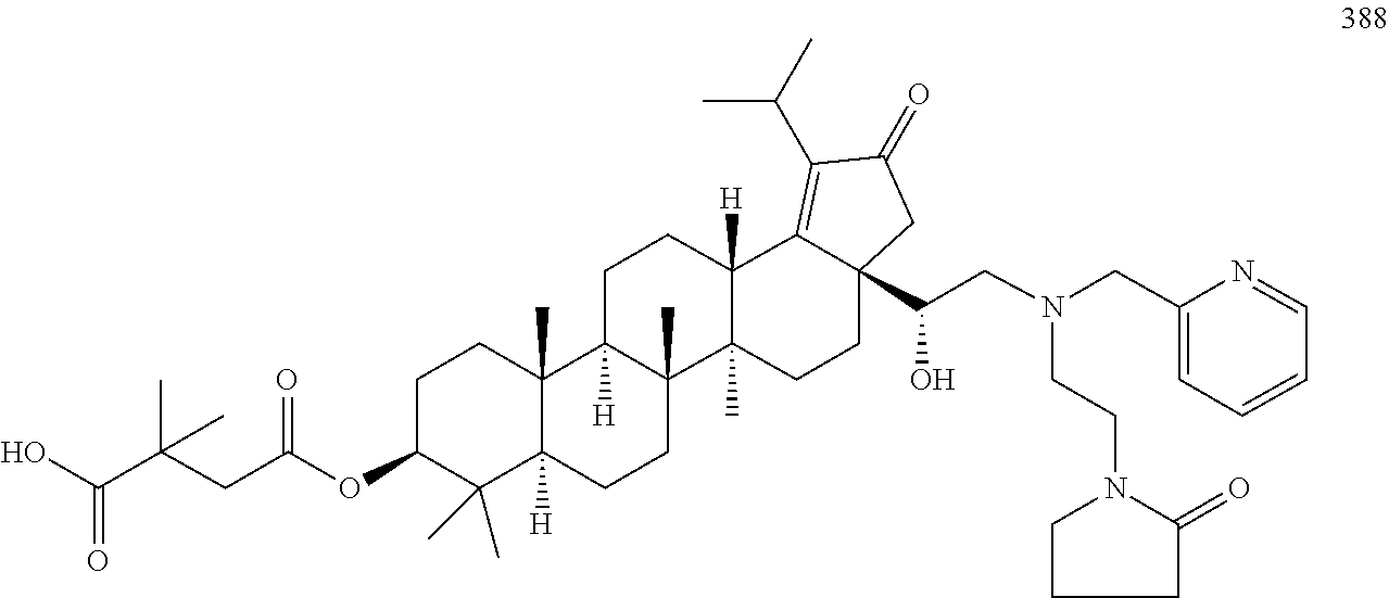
C1(CN(CC(O)C23CCC4(C)C([H])(C2=C(C(C)C)C(=O)C3)CCC2([H])C4(C)CCC3([H])C2(C)CCC(OC(CC(C(O)=O)(C)C)=O)C3(C)C)CCN2C(=O)CCC2)=CC=CC=N1
